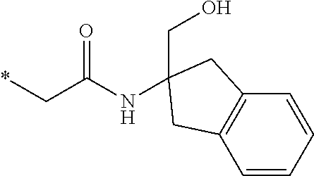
*CC(NC1(CO)CC2=C(C1)C=CC=C2)=O
